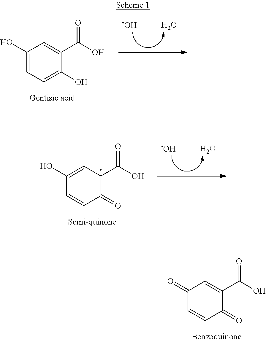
C1(=O)C=CC(=O)C(C(O)=O)=C1.O.O.C1(O)=CC=C(O)C(C(O)=O)=C1.O.O.C1(O)=CC(C(O)=O)C(=O)C=C1
